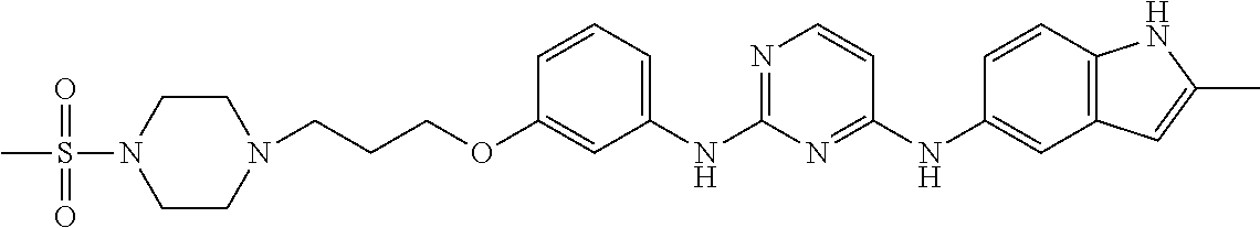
C(CCOC1=CC(NC2=NC=CC(NC3=CC4=C(C=C3)NC(C)=C4)=N2)=CC=C1)N1CCN(S(C)(=O)=O)CC1
